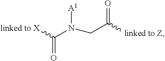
[A1]N(CC([linked to Z])=O)C([linked to X])=O
